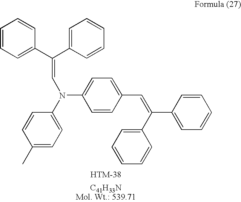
C1=CC=C(C(C2=CC=CC=C2)=CN(C2=CC=C(C)C=C2)C2=CC=C(C=C(C3=CC=CC=C3)C3=CC=CC=C3)C=C2)C=C1
